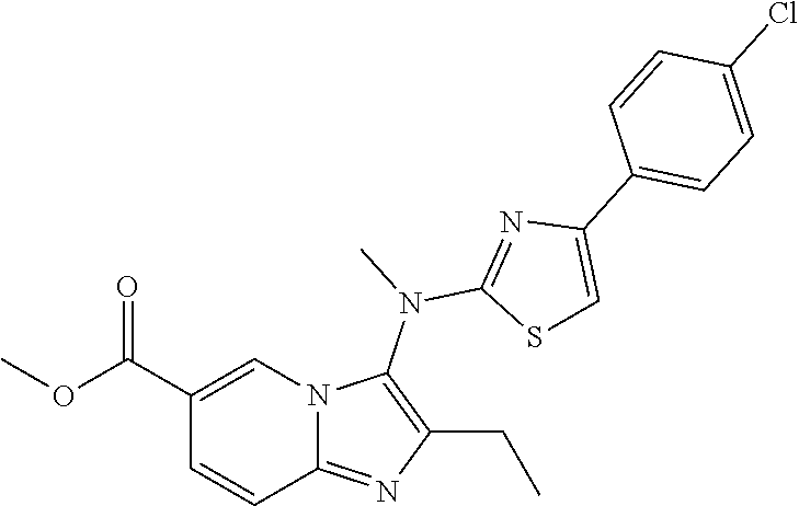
C(C1=CN2C(=NC(CC)=C2N(C)C2=NC(C3=CC=C(Cl)C=C3)=CS2)C=C1)(OC)=O
